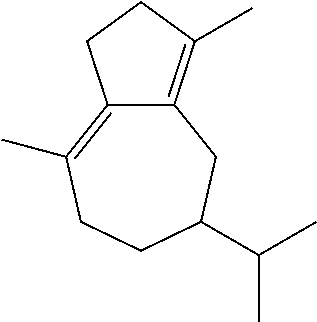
C12=C(C)CCC1=C(C)CCC(C(C)C)C2
